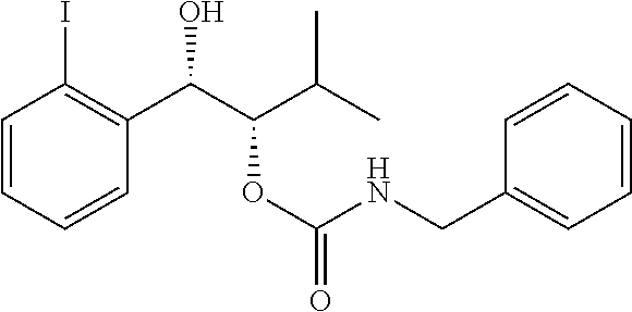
C1=CC=CC(C(C(C(C)C)OC(NCC2=CC=CC=C2)=O)O)=C1I
